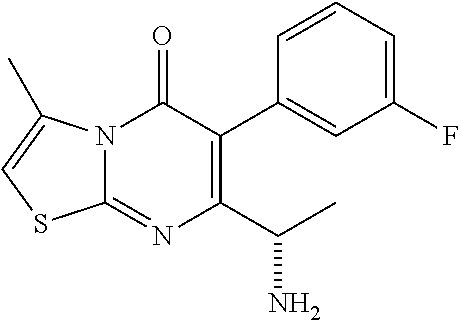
N12C(=NC(C(C)N)=C(C3=CC(F)=CC=C3)C1=O)SC=C2C
